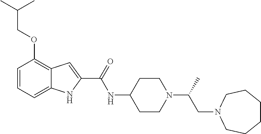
C1=CC=C2C(=C1OCC(C)C)C=C(C(=O)NC1CCN(C(C)CN3CCCCCC3)CC1)N2
